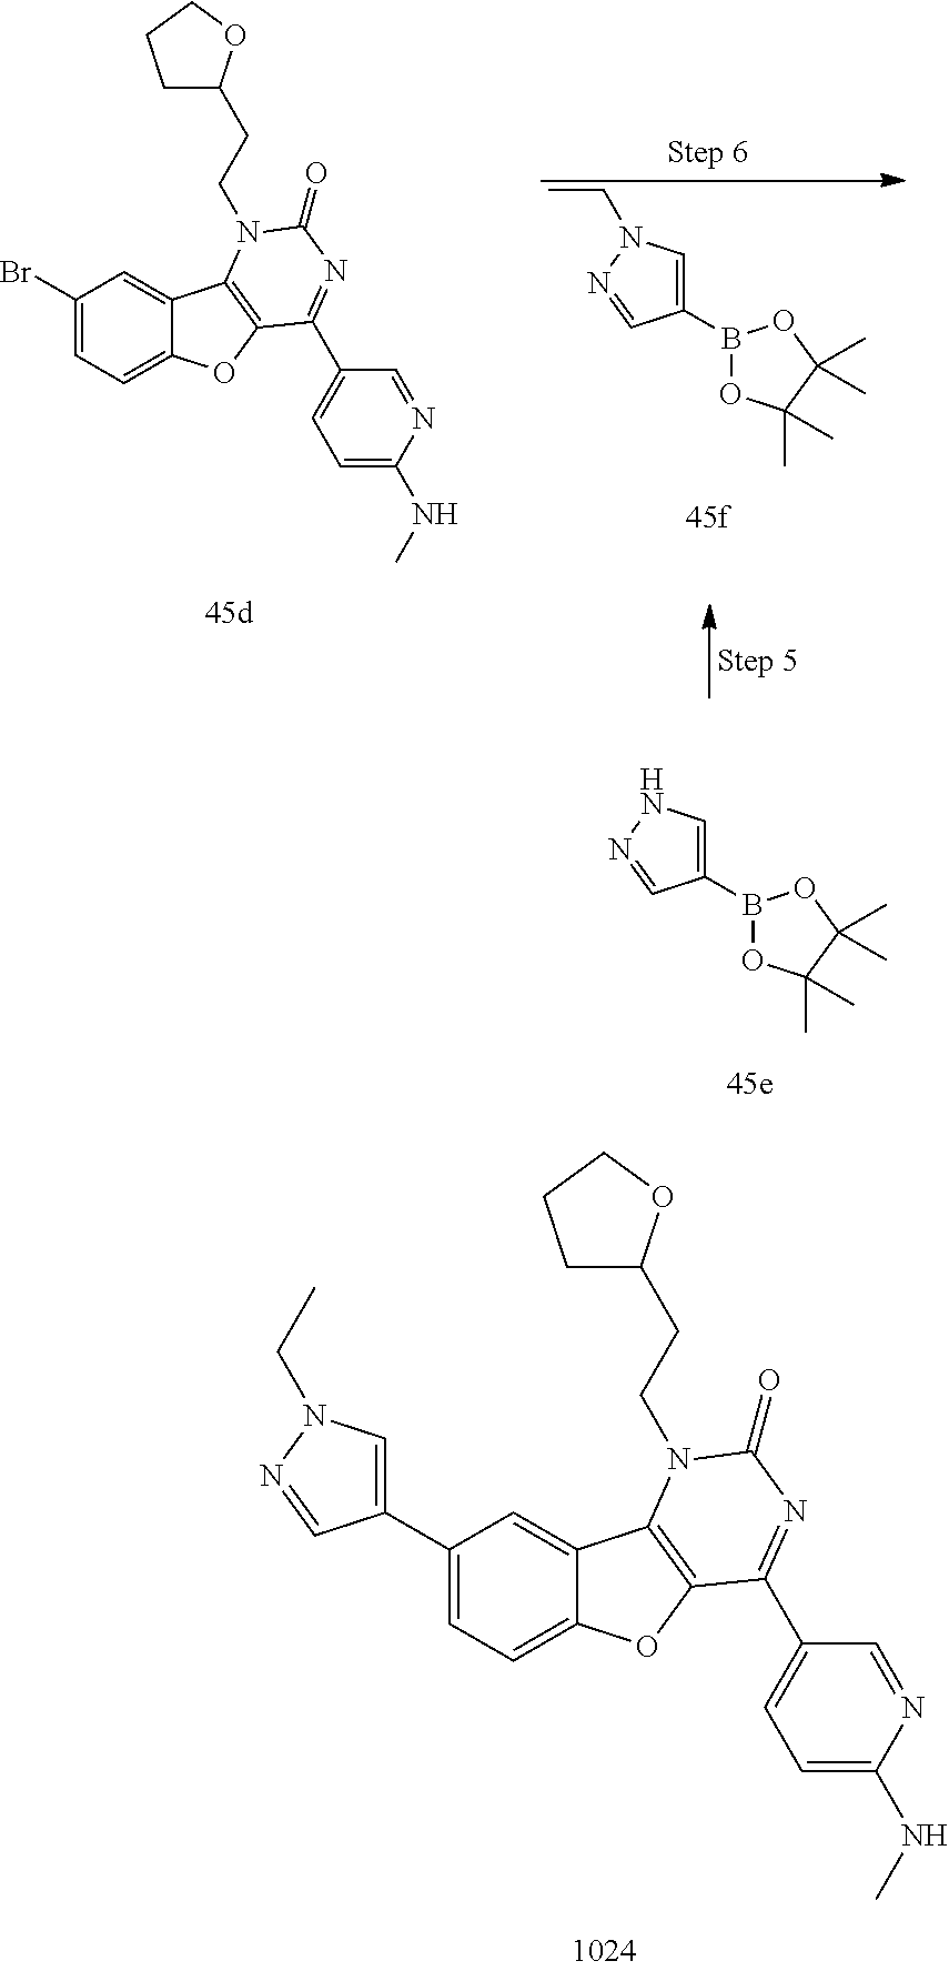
C1(B2OC(C)(C)C(C)(C)O2)=CNN=C1.C1(B2OC(C)(C)C(C)(C)O2)=CN(CC)N=C1.C1(Br)=CC=C2C(=C1)C1=C(O2)C(C2=CC=C(NC)N=C2)=NC(=O)N1CCC1CCCO1.C1(C2=CN(CC)N=C2)=CC=C2C(=C1)C1=C(O2)C(C2=CC=C(NC)N=C2)=NC(=O)N1CCC1CCCO1
